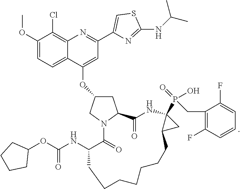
O(C1=CC=C2C(=C1Cl)N=C(C1=CSC(NC(C)C)=N1)C=C2OC1CC2N(C1)C(=O)C(NC(=O)OC1CCCC1)CCCCCCCC1C(P(O)(=O)CC3=C(F)C=CC=C3F)(NC2=O)C1)C
